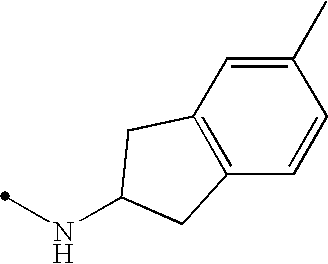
C12=C(C=CC(C)=C1)CC(NC)C2
